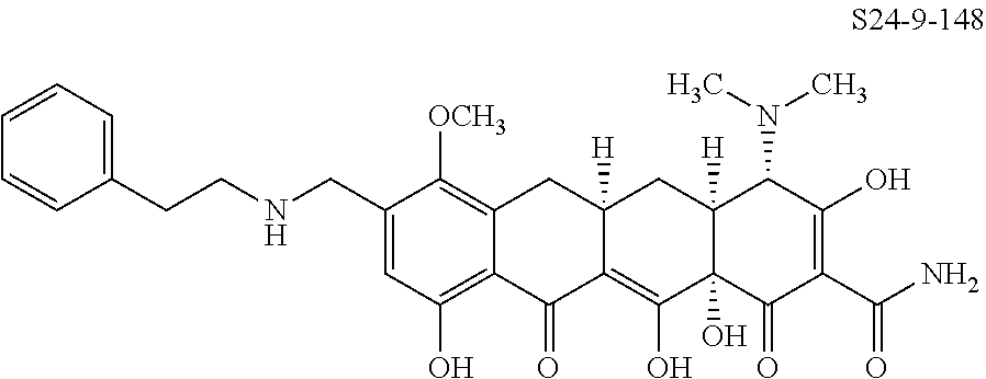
C1(CNCCC2=CC=CC=C2)=CC(O)=C2C(=C1[OCH3])CC1([H])C(=C(O)C3(O)C([H])(C1)C(N(C)C)C(O)=C(C(N)=O)C3=O)C2=O
